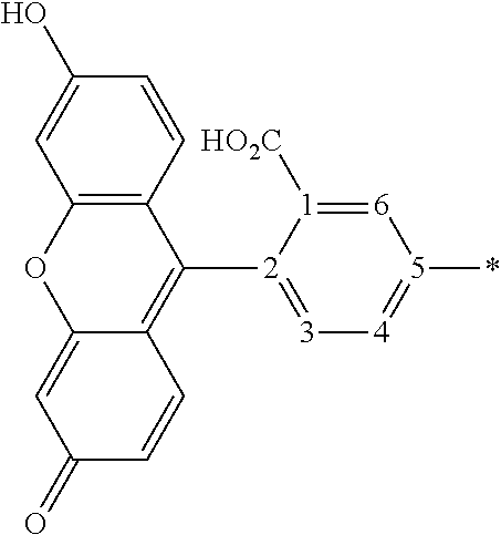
C12=C(C=CC(O)=C1)C([2]1=[3][4]=[5](*)[6]=[1]1[HO2C])=C1C(=CC(=O)C=C1)O2
